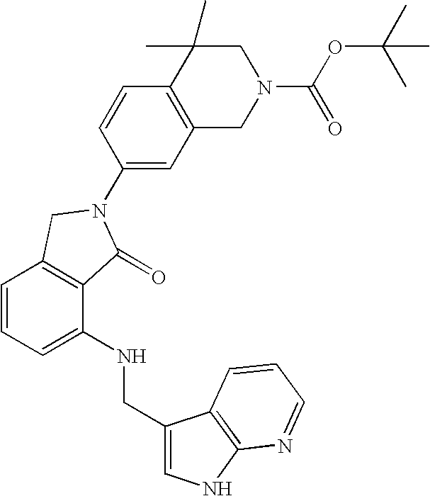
C1=CC=C(NCC2=CNC3=C2C=CC=N3)C2=C1CN(C1=CC3=C(C=C1)C(C)(C)CN(C(OC(C)(C)C)=O)C3)C2=O
